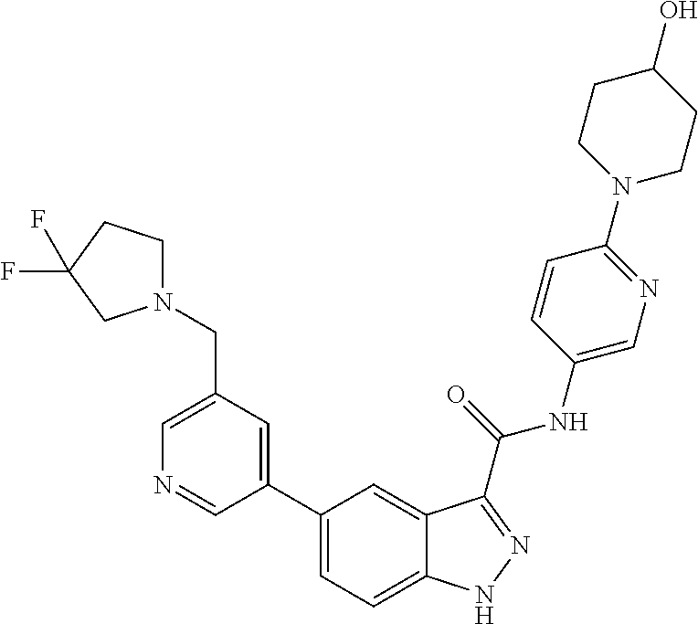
C1(CN2CCC(F)(F)C2)=CN=CC(C2=CC=C3C(=C2)C(C(NC2=CN=C(N4CCC(O)CC4)C=C2)=O)=NN3)=C1
